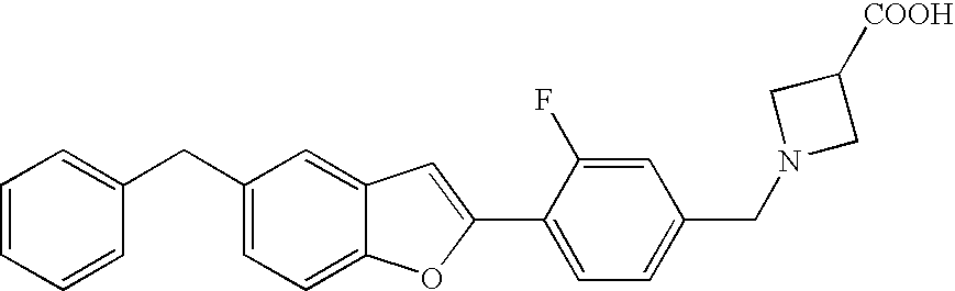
C(C1=CC=C2C(=C1)C=C(C1=CC=C(CN3CC([COOH])C3)C=C1F)O2)C1=CC=CC=C1
